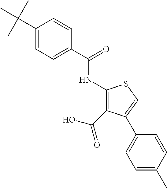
C1(C(C)(C)C)=CC=C(C(=O)NC2=C(C(O)=O)C(C3=CC=C(C)C=C3)=CS2)C=C1
